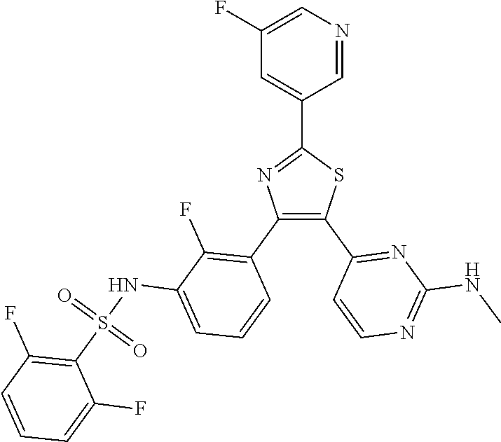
C1=NC=C(F)C=C1C1=NC(C2=C(F)C(NS(C3=C(F)C=CC=C3F)(=O)=O)=CC=C2)=C(C2=NC(NC)=NC=C2)S1
